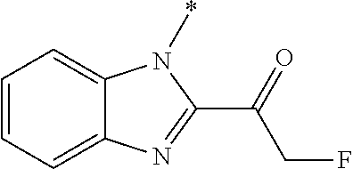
C1=CC=C2C(=C1)N(*)C(C(=O)CF)=N2
